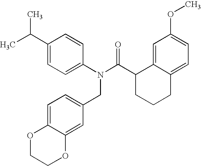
C1(C(C)C)=CC=C(N(C(C2CCCC3=CC=C(OC)C=C23)=O)CC2=CC=C3C(=C2)OCCO3)C=C1
